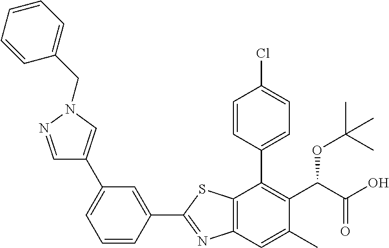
C1(C2=NC3=C(S2)C(C2=CC=C(Cl)C=C2)=C(C(C(O)=O)OC(C)(C)C)C(C)=C3)=CC(C2=CN(CC3=CC=CC=C3)N=C2)=CC=C1
